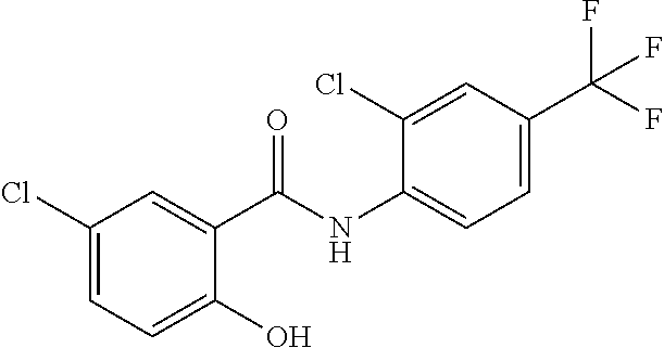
C1(Cl)=CC=C(O)C(C(NC2=CC=C(C(F)(F)F)C=C2Cl)=O)=C1
